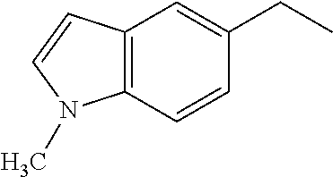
C12=C(C=C(CC)C=C1)C=CN2C
